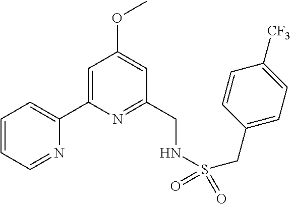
C1=CC=NC(C2=CC(OC)=CC(CNS(CC3=CC=C([CF3])C=C3)(=O)=O)=N2)=C1
